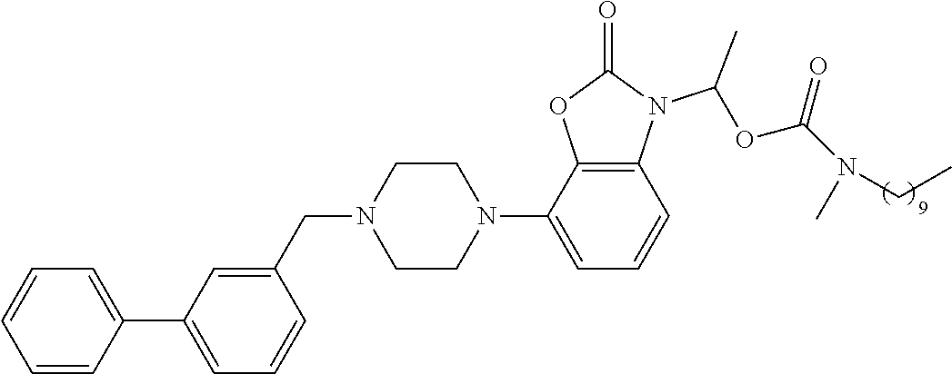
C1=CC=CC(C2=CC=CC(CN3CCN(C4=CC=CC5=C4OC(=O)N5C(OC(N(CC)C)=O)C)CC3)=C2)=C1
